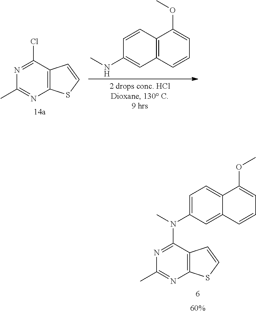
C1=C(N(C)C2=NC(C)=NC3=C2C=CS3)C=C2C(=C1)C(OC)=CC=C2.C12=C(C(Cl)=NC(C)=N1)C=CS2.C12=C(C=CC=C1OC)C=C(NC)C=C2
